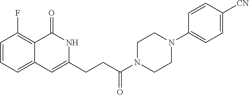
C1=CC=C2C(=C1F)C(=O)NC(CCC(N1CCN(C3=CC=C([CN])C=C3)CC1)=O)=C2
